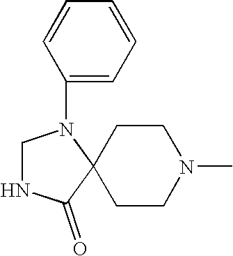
C1=C(N2C3(CCN(C)CC3)C(=O)NC2)C=CC=C1
